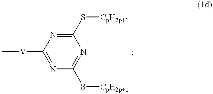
C1([V]C)=NC(S[CpH2p+1])=NC(S[CpH2p+1])=N1
